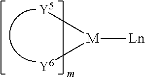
[M]([Ln])([Y6])[Y5]
